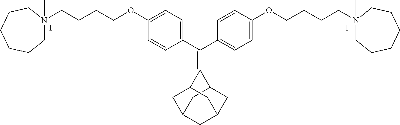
[I-].[I-].C1=CC(C(C2=CC=C(OCCCC[N+]3(C)CCCCCC3)C=C2)=C2C3CC4CC(CC2C4)C3)=CC=C1OCCCC[N+]1(C)CCCCCC1
